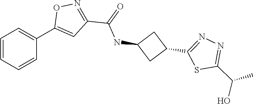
C1=CC=CC(C2=CC(C(=O)NC3CC(C4=NN=C(C(C)O)S4)C3)=NO2)=C1
